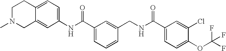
C1N(C)CC2=CC(NC(C3=CC=CC(CNC(C4=CC=C(OC(F)(F)F)C(Cl)=C4)=O)=C3)=O)=CC=C2C1
